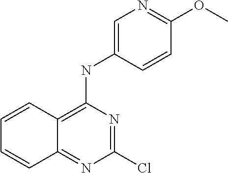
C1=C(NC2=C3C(=NC(Cl)=N2)C=CC=C3)C=CC(OC)=N1
